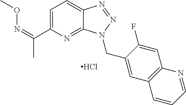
C1=C(C(=NOC)C)N=C2C(=C1)N=NN2CC1=CC2=C(C=C1F)N=CC=C2.Cl
